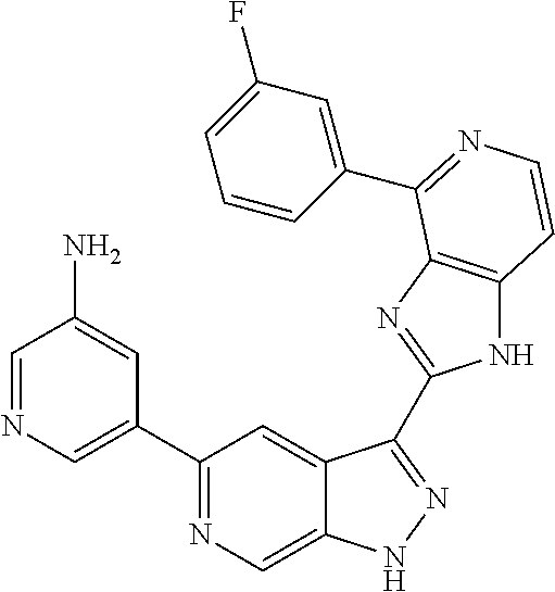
C1=NC=C(C2=NC=C3C(=C2)C(C2=NC4=C(N2)C=CN=C4C2=CC(F)=CC=C2)=NN3)C=C1N
